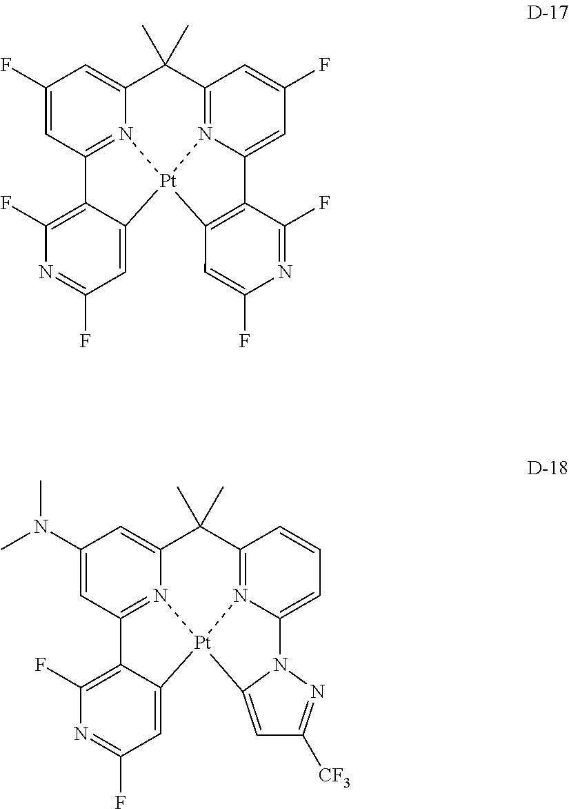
C1(F)=CC2=N3C(=C1)C(C)(C)C1=N4C(=CC(F)=C1)C1=C([Pt]34C3=CC(F)=NC(F)=C23)C=C(F)N=C1F.C1(N(C)C)=CC2=N3C(=C1)C(C)(C)C1=N4C(=CC=C1)N1C(=CC([CF3])=N1)[Pt]34C1=CC(F)=NC(F)=C21
